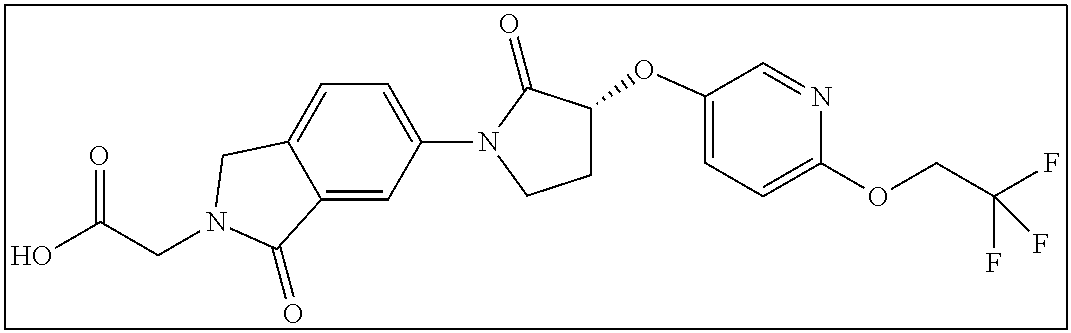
C(CN1CC2=CC=C(N3C(=O)C(OC4=CC=C(OCC(F)(F)F)N=C4)CC3)C=C2C1=O)(O)=O
